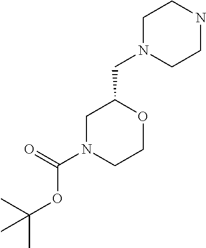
N1(C(OC(C)(C)C)=O)CCOC(CN2CCNCC2)C1
